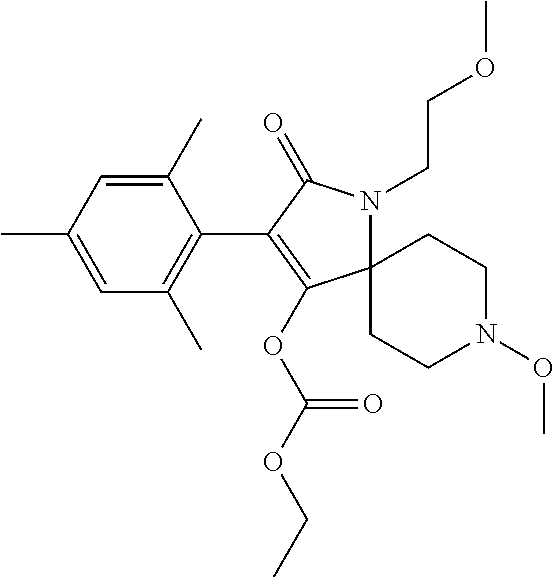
C12(N(CCOC)C(=O)C(C3=C(C)C=C(C)C=C3C)=C1OC(OCC)=O)CCN(OC)CC2
